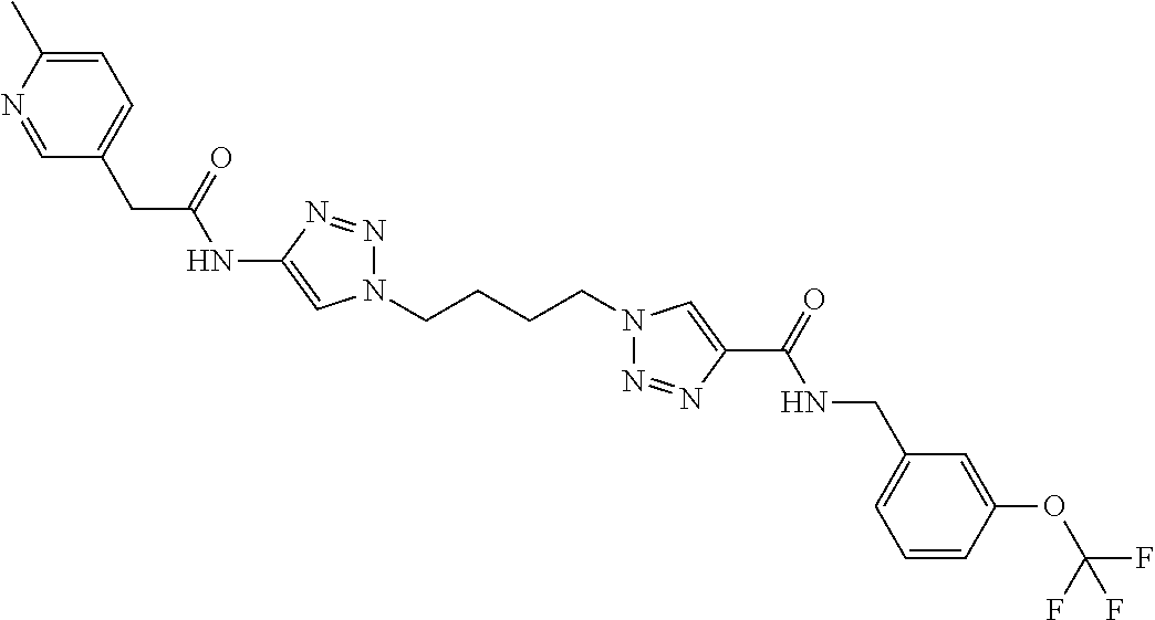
C1(NC(CC2=CC=C(C)N=C2)=O)=CN(CCCCN2N=NC(C(=O)NCC3=CC=CC(OC(F)(F)F)=C3)=C2)N=N1
